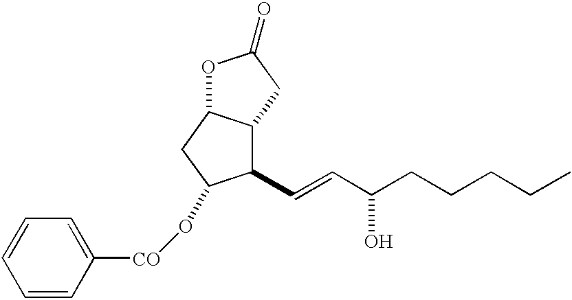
C1(C=CC(CCCCC)O)C2C(CC1O[CO]C1=CC=CC=C1)OC(=O)C2
